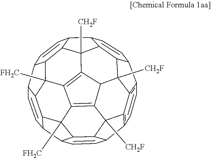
C1=CC2=C3C4=C1C1C5C4([CH2F])C4C6=C7C8=C4C4([CH2F])C5C(C=C1)C1C=CC5C9C(C%10C7([FH2C])C7C(C2C=CC7C%10C=C9)C36[CH2F])C8([FH2C])C5C14
